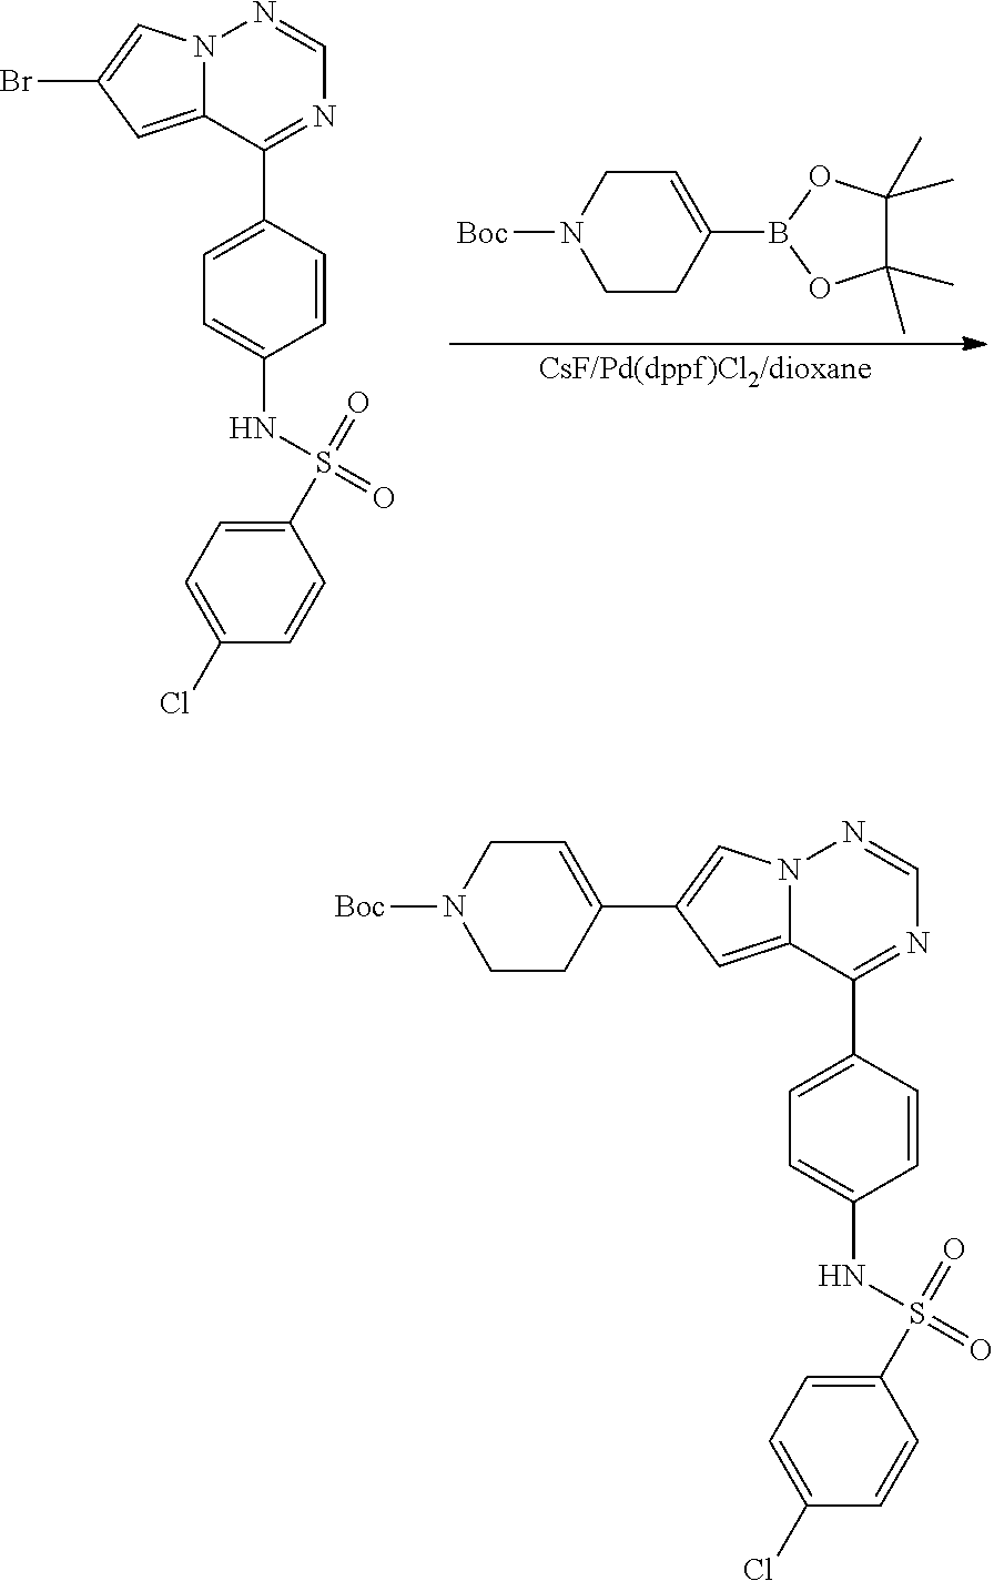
C1CN([Boc])CC=C1B1OC(C)(C)C(C)(C)O1.BrC1=CN2C(=C1)C(C1=CC=C(NS(C3=CC=C(Cl)C=C3)(=O)=O)C=C1)=NC=N2.C1(C2=CN3C(=C2)C(C2=CC=C(NS(C4=CC=C(Cl)C=C4)(=O)=O)C=C2)=NC=N3)=CCN([Boc])CC1
